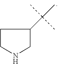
C1CNCC1C(C)(C)C
